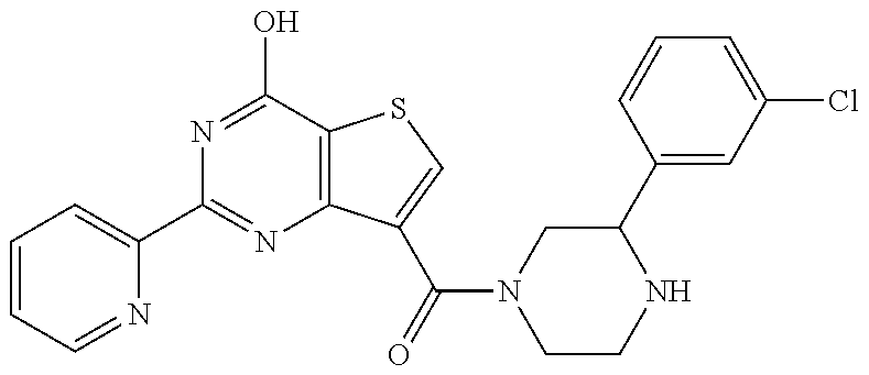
C1=CC=NC(C2=NC3=C(C(O)=N2)SC=C3C(=O)N2CCNC(C3=CC(Cl)=CC=C3)C2)=C1
